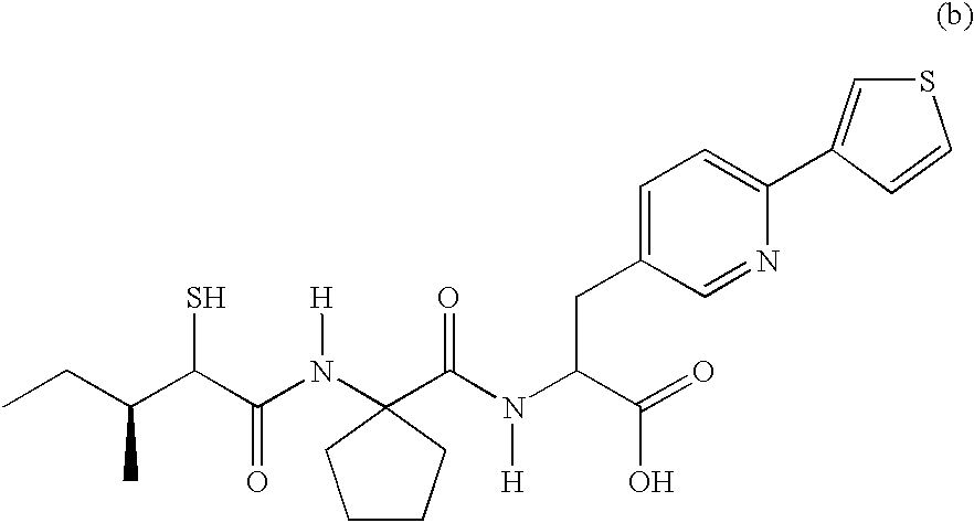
C1CCC(N(C(C(C(CC)C)S)=O)[H])(C(N(C(C(=O)O)CC2=CC=C(C3=CSC=C3)N=C2)[H])=O)C1
